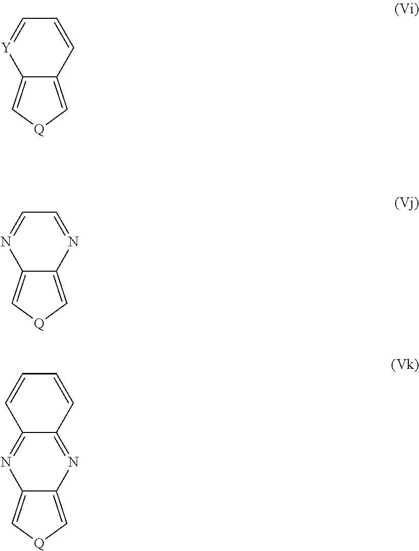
C12=C[Q]C=C1C=CC=[Y]2.C12=C[Q]C=C1N=CC=N2.C12=C[Q]C=C1N=C1C(=N2)C=CC=C1
